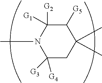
C1([G4])([G3])CC(C)(C)C([G5])C([G2])([G1])N1C
